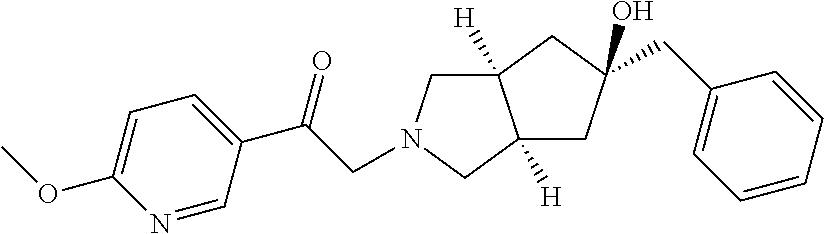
C12([H])CN(CC(C3=CC=C(OC)N=C3)=O)CC1([H])CC(CC1=CC=CC=C1)(O)C2
